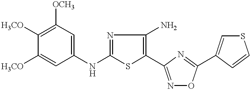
C1(NC2=CC([OCH3])=C([H3CO])C([H3CO])=C2)=NC(N)=C(C2=NOC(C3=CSC=C3)=N2)S1
